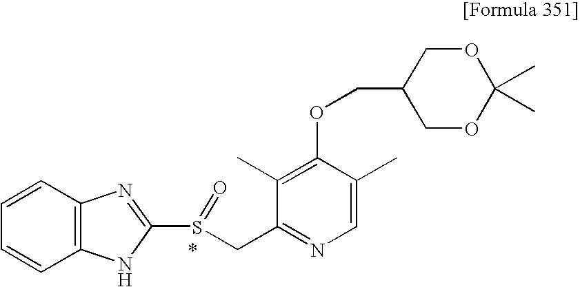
C1=CC2=C(C=C1)NC(S(CC1=NC=C(C)C(OCC3COC(C)(C)OC3)=C1C)=O)=N2
